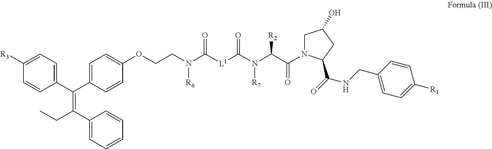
C1([R3])=CC=C(C(C2=CC=C(OCCN(C([L1]C(N(C(C(N3CC(O)CC3C(=O)NCC3=CC=C([R1])C=C3)=O)[R2])[R7])=O)=O)[R6])C=C2)=C(C2=CC=CC=C2)CC)C=C1
